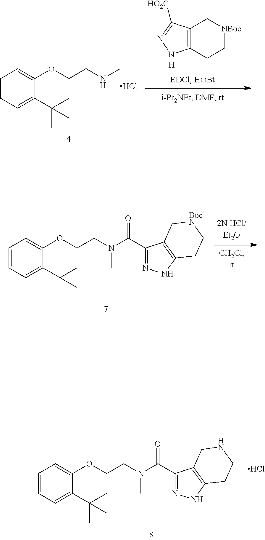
CNCCOC1=CC=CC=C1C(C)(C)C.Cl.C12=C(C([HO2C])=NN1)C[NBoc]CC2.[H].C1(C(=O)N(C)CCOC2=CC=CC=C2C(C)(C)C)=NNC2=C1C[BocN]CC2.C1(C(=O)N(C)CCOC2=CC=CC=C2C(C)(C)C)=NNC2=C1CNCC2.Cl
